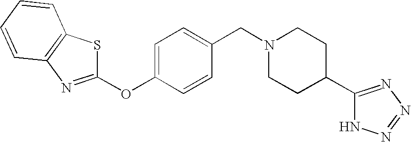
C1(CN2CCC(C3=NN=NN3)CC2)=CC=C(OC2=NC3=C(C=CC=C3)S2)C=C1
